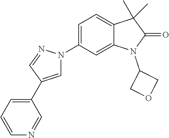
C1=C(C2=CC=CN=C2)C=NN1C1=CC=C2C(=C1)N(C1COC1)C(=O)C2(C)C
